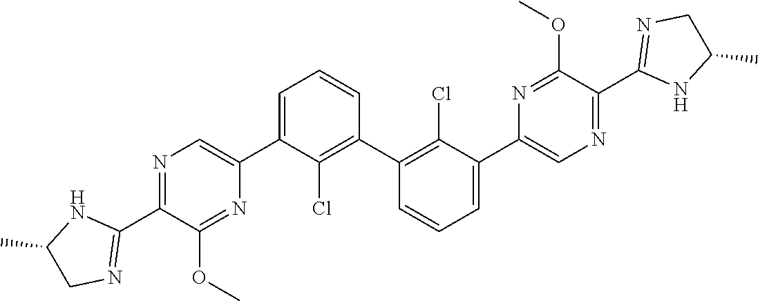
N1=C(C2=NCC(C)N2)C(OC)=NC(C2=CC=CC(C3=C(Cl)C(C4=CN=C(C5=NCC(C)N5)C(OC)=N4)=CC=C3)=C2Cl)=C1
